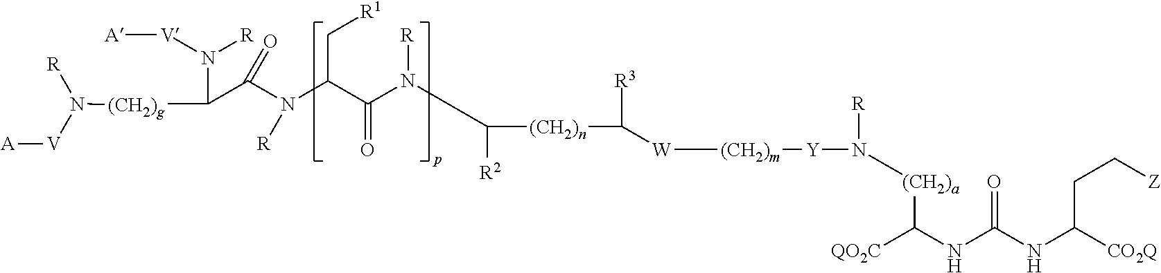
C(C(C(N([R])C([(CH2)n]C([R3])[W][(CH2)m][Y]N([R])[(CH2)a]C(NC(NC([CO2Q])CC[Z])=O)[QO2C])[R2])=O)N(C(C(N([V][A])[R])[(CH2)g]N([V][A])[R])=O)[R])[R1]
